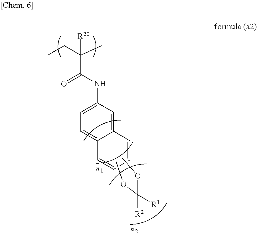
C12=CC(NC(C(CC)(C)[R20])=O)=CC=C1C=CC=C2.COC(OC)([R2])[R1]
